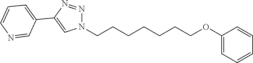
N1(CCCCCCCOC2=CC=CC=C2)N=NC(C2=CC=CN=C2)=C1
